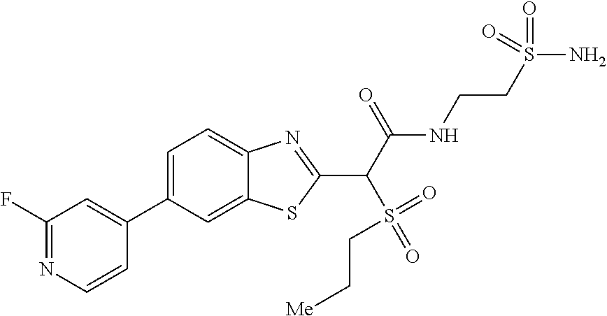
C1(F)=NC=CC(C2=CC=C3C(=C2)SC(C(C(NCCS(N)(=O)=O)=O)S(=O)(=O)CC[Me])=N3)=C1
